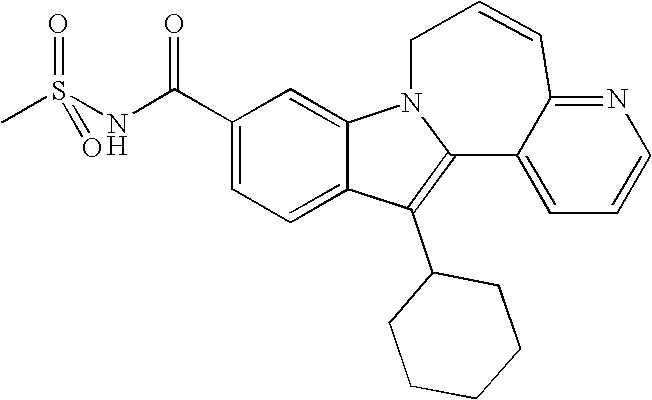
C1(C(NS(=O)(=O)C)=O)=CC=C2C(=C1)N1C(=C2C2CCCCC2)C2=CC=CN=C2C=CC1
